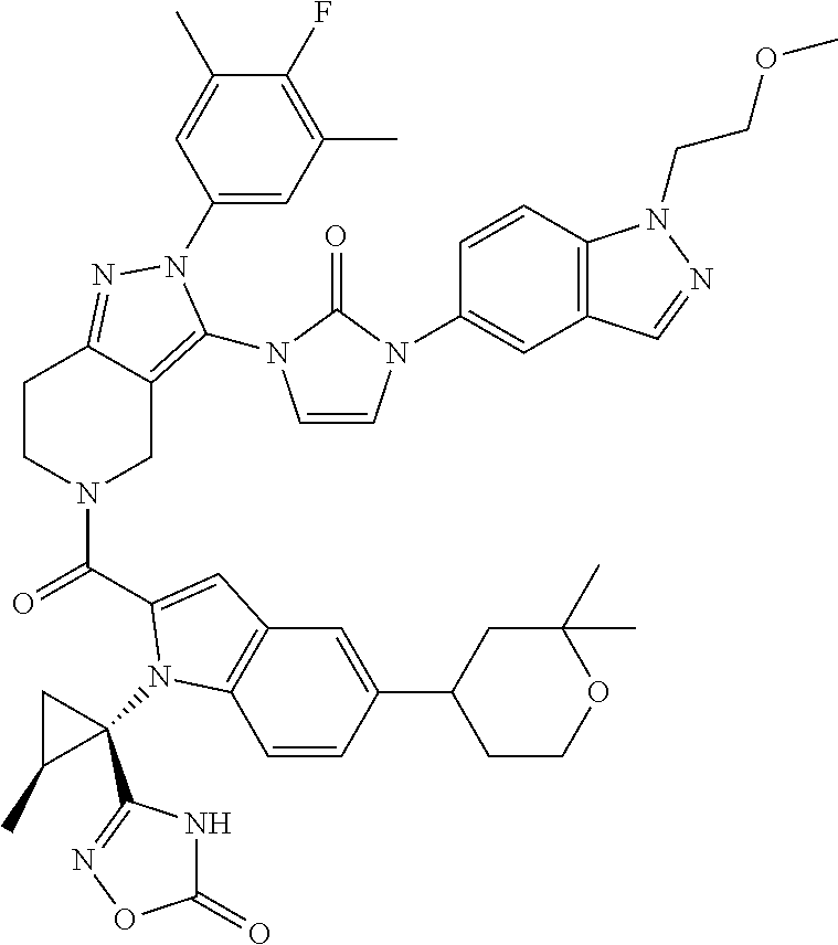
C1(N2C(N3C=CN(C4=CC5=C(C=C4)N(CCOC)N=C5)C3=O)=C3CN(C(=O)C4=CC5=C(C=CC(C6CCOC(C)(C)C6)=C5)N4C4(C5=NOC(=O)N5)CC4C)CCC3=N2)=CC(C)=C(F)C(C)=C1
